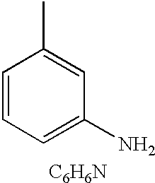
C1(C)=CC(N)=CC=C1.[C6H6N]
